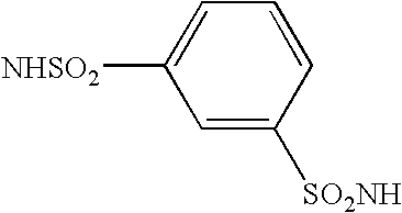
C1=C([SO2NH])C=CC=C1[NHSO2]
